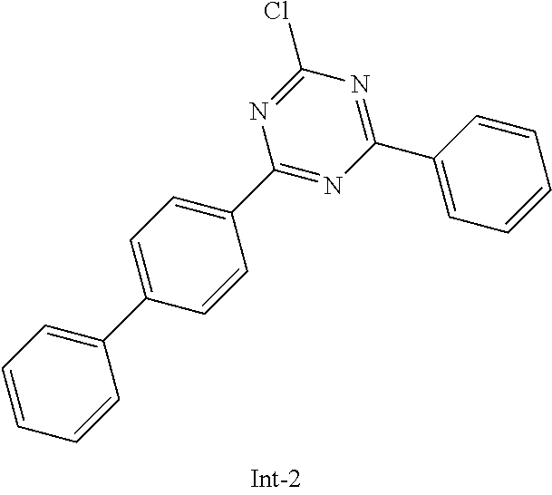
C1(C2=CC=CC=C2)=NC(Cl)=NC(C2=CC=C(C3=CC=CC=C3)C=C2)=N1
